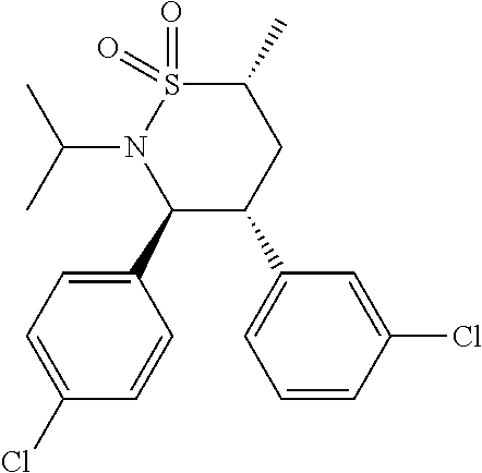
C1(C2=CC=C(Cl)C=C2)C(C2=CC=CC(Cl)=C2)CC(C)S(=O)(=O)N1C(C)C
